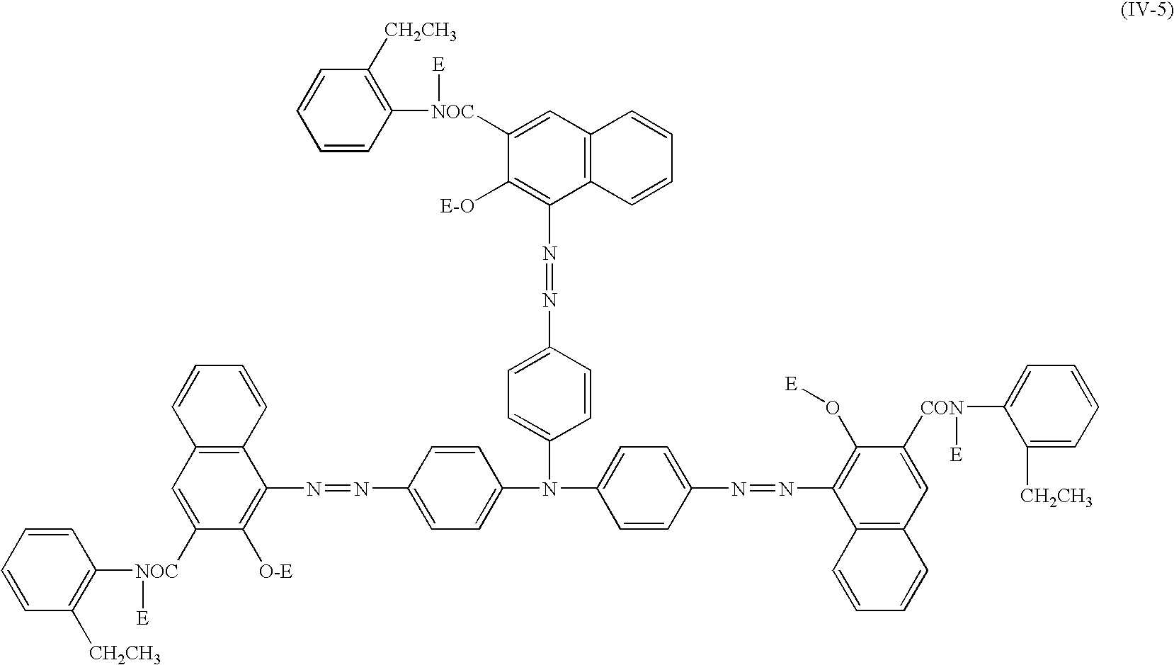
C1=CC(N=NC2=C([E-O])C([NOC](C3=C([CH2CH3])C=CC=C3)[E])=CC3=C2C=CC=C3)=CC=C1N(C1=CC=C(N=NC2=C(O[E])C([CON](C3=CC=CC=C3[CH2CH3])[E])=CC3=C2C=CC=C3)C=C1)C1=CC=C(N=NC2=C([O-E])C([NOC](C3=C([CH2CH3])C=CC=C3)[E])=CC3=C2C=CC=C3)C=C1
